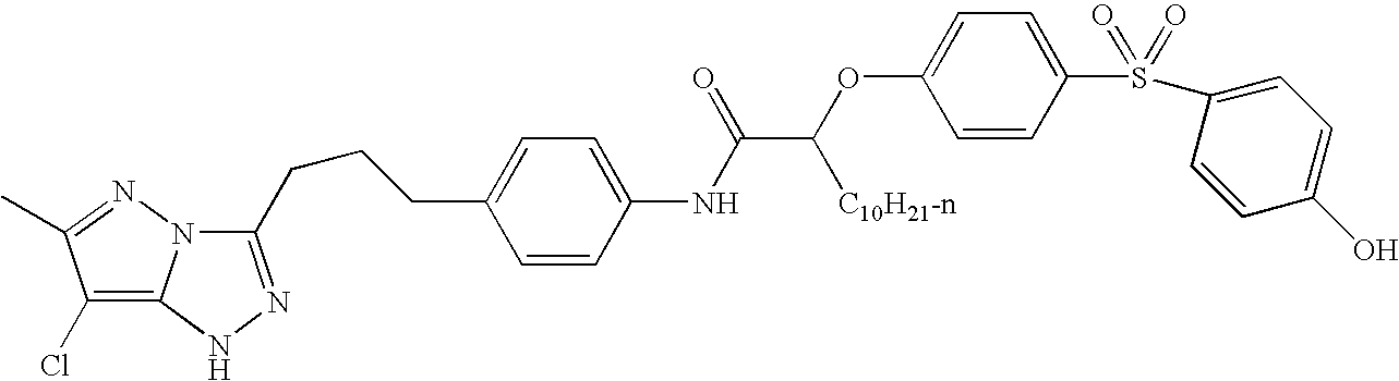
C1(Cl)=C2N(N=C1C)C(CCCC1=CC=C(NC(=O)C(OC3=CC=C(S(C4=CC=C(O)C=C4)(=O)=O)C=C3)[C10H21-n])C=C1)=NN2
